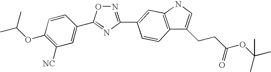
N1=C(C2=CC3=C(C(CCC(OC(C)(C)C)=O)=CN3)C=C2)N=C(C2=CC([NC])=C(OC(C)C)C=C2)O1
